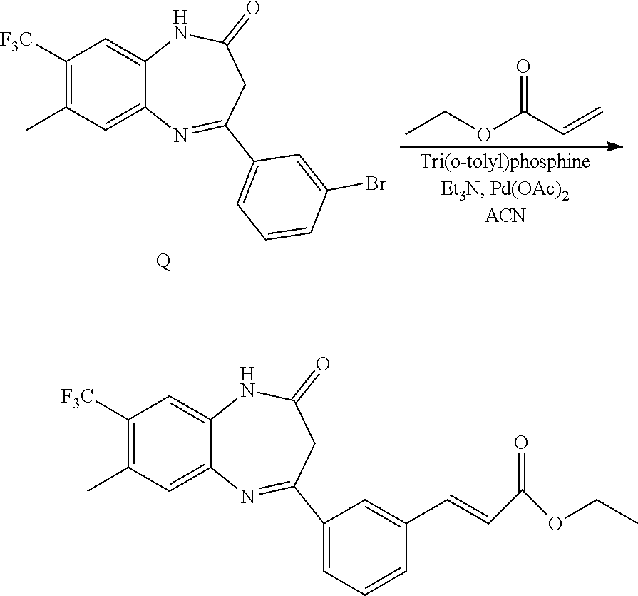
C1([F3C])=C(C)C=C2C(=C1)NC(=O)CC(C1=CC=CC(C=CC(OCC)=O)=C1)=N2.C1([F3C])=C(C)C=C2C(=C1)NC(=O)CC(C1=CC=CC(Br)=C1)=N2.[Q].CCOC(C=C)=O
